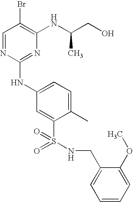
C1=NC(NC2=CC=C(C)C(S(=O)(=O)NCC3=CC=CC=C3OC)=C2)=NC(NC(CO)C)=C1Br
